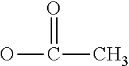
OC(=O)C
